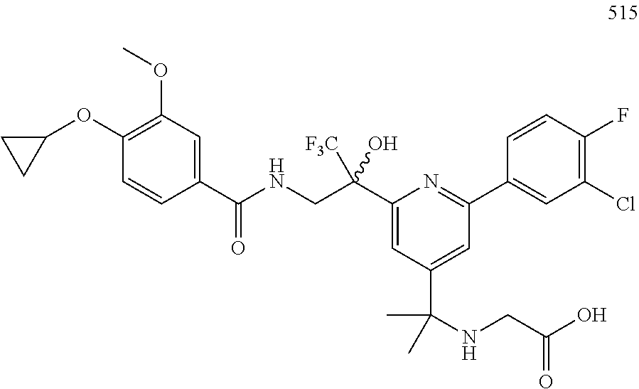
C1(C(CNC(C2=CC(OC)=C(OC3CC3)C=C2)=O)([F3C])O)=CC(C(NCC(O)=O)(C)C)=CC(C2=CC(Cl)=C(F)C=C2)=N1
